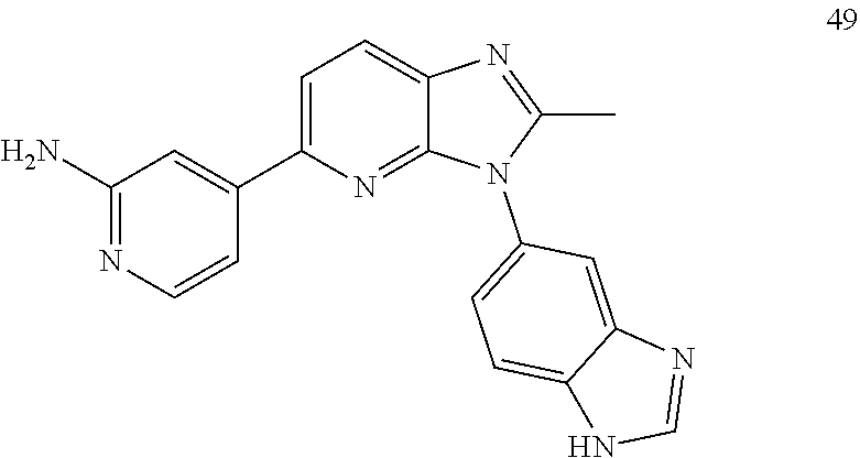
C1(C)=NC2=CC=C(C3=CC(N)=NC=C3)N=C2N1C1=CC=C2C(=C1)N=CN2
